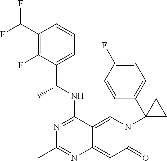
C1(C(F)F)=C(F)C(C(NC2=NC(C)=NC3=CC(=O)N(C4(C5=CC=C(F)C=C5)CC4)C=C23)C)=CC=C1
